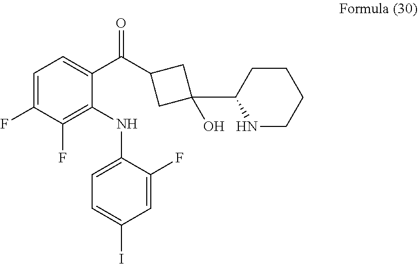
C1=C(F)C(F)=C(NC2=CC=C(I)C=C2F)C(C(=O)C2CC(C3NCCCC3)(O)C2)=C1
